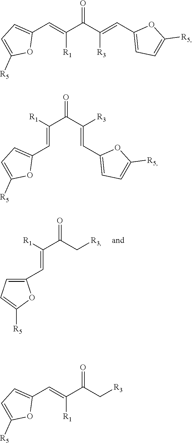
C1(C=C([R1])C(=O)C[R3])=CC=C([R5])O1.C1(C=C(C(=O)C(=CC2=CC=C([R5])O2)[R3])[R1])=CC=C([R5])O1.C1(C=C([R1])C(=O)C(=CC2=CC=C([R5])O2)[R3])=CC=C([R5])O1.C1=C([R5])OC(C=C(C(=O)C[R3])[R1])=C1
